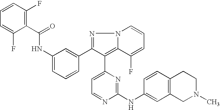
N(C1=CC=CC(C2=NN3C(=C2C2=CC=NC(NC4=CC5=C(C=C4)CCN(C)C5)=N2)C(F)=CC=C3)=C1)C(C1=C(F)C=CC=C1F)=O
